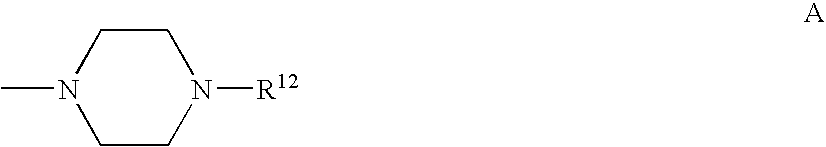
CN1CCN([R12])CC1
